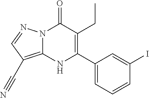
N12C(=C(C#N)C=N1)NC(C1=CC=CC(I)=C1)=C(CC)C2=O
